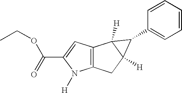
C12=C(CC3([H])C1([H])C3C1=CC=CC=C1)N([H])C(C(=O)OCC)=C2
